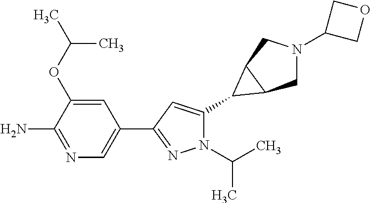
C1(C2C3CN(C4COC4)CC32)=CC(C2=CN=C(N)C(OC(C)C)=C2)=NN1C(C)C
